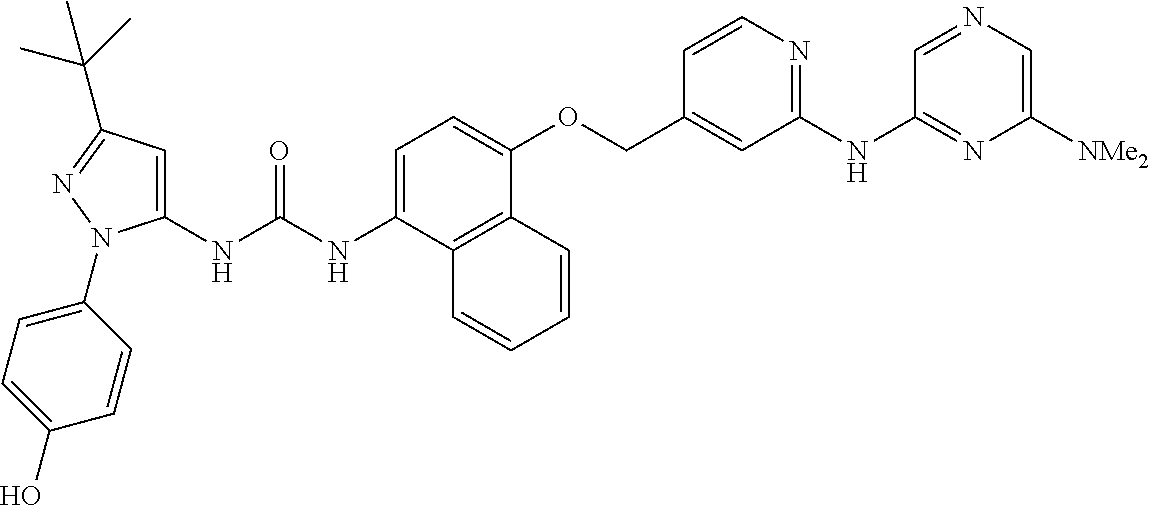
N(C(NC1=CC(C(C)(C)C)=NN1C1=CC=C(O)C=C1)=O)C1=CC=C(OCC2=CC(NC3=NC([NMe2])=CN=C3)=NC=C2)C2=C1C=CC=C2
